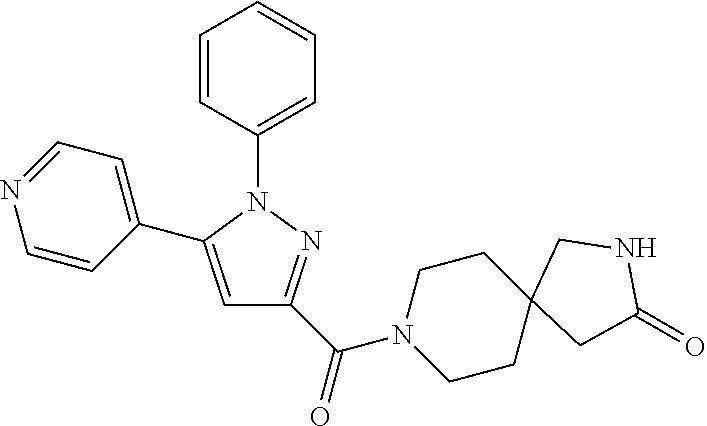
C1=CC(N2C(C3=CC=NC=C3)=CC(C(N3CCC4(CC3)CC(=O)NC4)=O)=N2)=CC=C1
